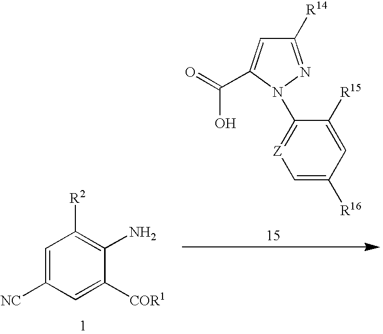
C1=C([NC])C=C([COR1])C(N)=C1[R2].C1([R14])=NN(C2=[Z]C=C([R16])C=C2[R15])C(C(=O)O)=C1
